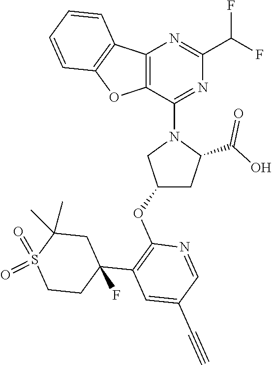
C12=C(C(N3CC(OC4=C(C5(F)CCS(=O)(=O)C(C)(C)C5)C=C(C#C)C=N4)CC3C(O)=O)=NC(C(F)F)=N1)OC1=C2C=CC=C1
